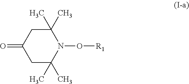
C1(C)(C)CC(=O)CC(C)(C)N1O[R1]
